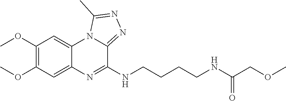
C1(OC)=C(OC)C=C2C(=C1)N1C(=NN=C1C)C(NCCCCNC(COC)=O)=N2
